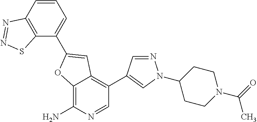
C12=C(N)N=CC(C3=CN(C4CCN(C(=O)C)CC4)N=C3)=C1C=C(C1=CC=CC3=C1SN=N3)O2
